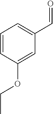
C1=CC(OCC)=CC(C=O)=C1
